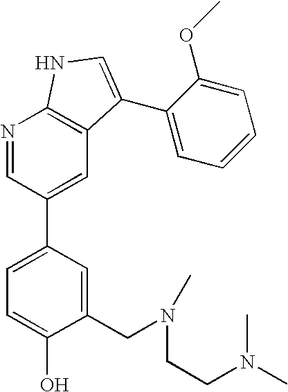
N1=CC(C2=CC=C(O)C(CN(C)CCN(C)C)=C2)=CC2=C1NC=C2C1=CC=CC=C1OC
